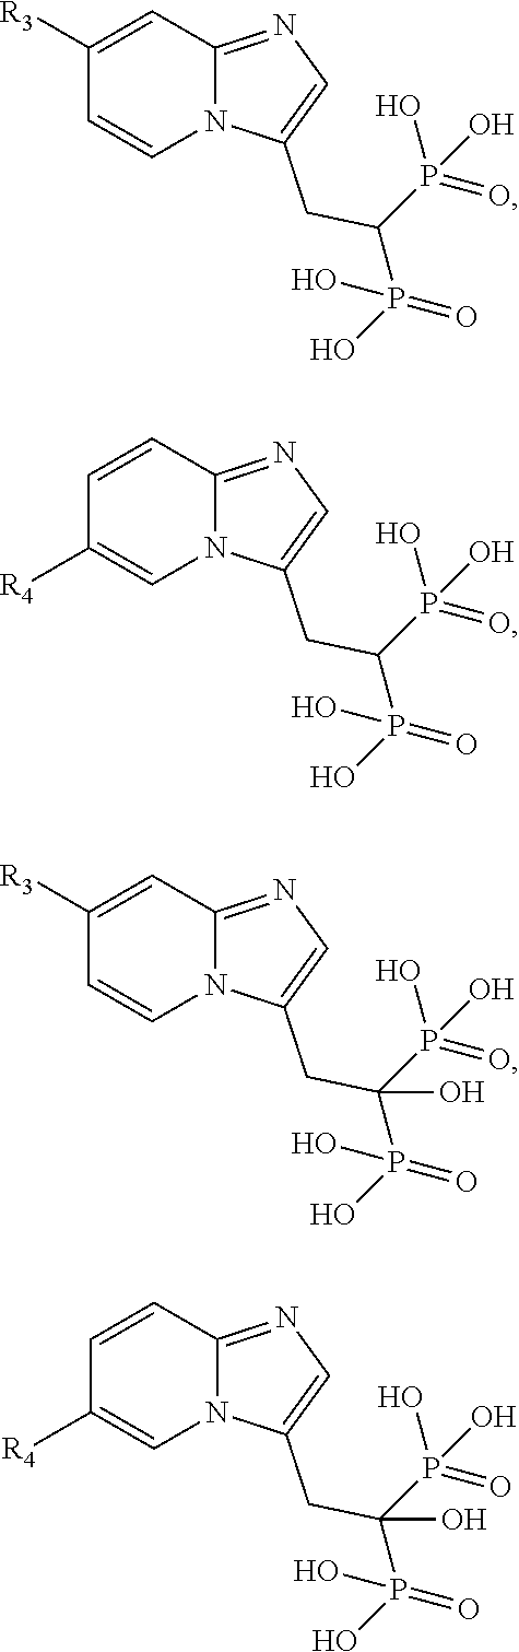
C1([R3])=CC2=NC=C(CC(P(O)(=O)O)P(=O)(O)O)N2C=C1.C1=CC2=NC=C(CC(P(O)(=O)O)P(=O)(O)O)N2C=C1[R4].C1([R3])=CC2=NC=C(CC(P(O)(=O)O)(P(=O)(O)O)O)N2C=C1.C1=CC2=NC=C(CC(P(O)(=O)O)(P(=O)(O)O)O)N2C=C1[R4]
